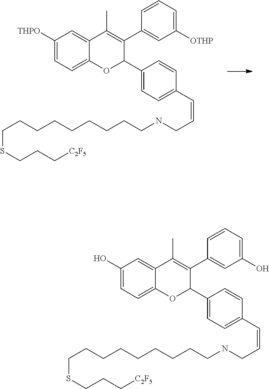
C1([THPO])=CC=C2C(=C1)C(C)=C(C1=CC([OTHP])=CC=C1)C(C1=CC=C(C=CCNCCCCCCCCCSCCC[C2F5])C=C1)O2.C1(O)=CC=C2C(=C1)C(C)=C(C1=CC(O)=CC=C1)C(C1=CC=C(C=CCNCCCCCCCCCSCCC[C2F5])C=C1)O2
